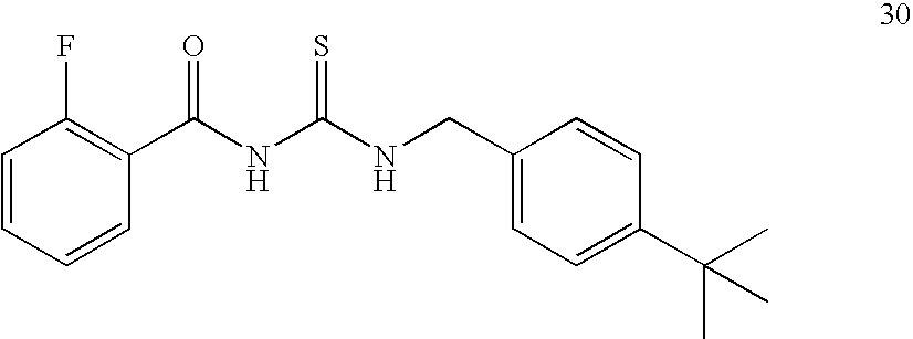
C(NC(=S)NCC1=CC=C(C(C)(C)C)C=C1)(C1=C(F)C=CC=C1)=O
